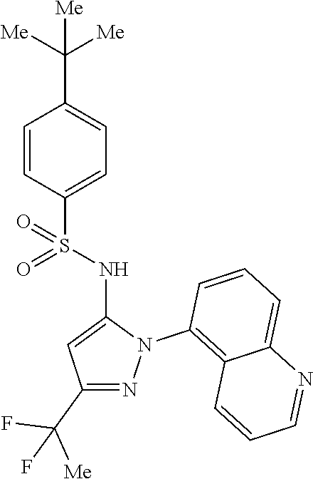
C1=CC(S(NC2=CC(C(F)(F)[Me])=NN2C2=C3C(=CC=C2)N=CC=C3)(=O)=O)=CC=C1C([Me])([Me])[Me]
